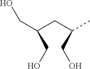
C(CC(C)CO)(CO)CO
